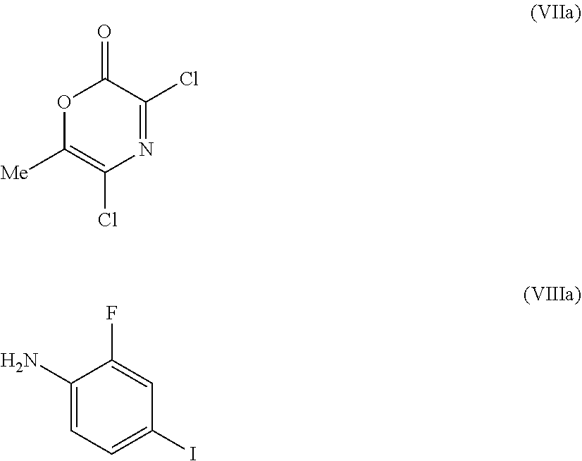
O1C([Me])=C(Cl)N=C(Cl)C1=O.C1(N)=CC=C(I)C=C1F
